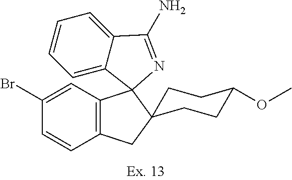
C1=C(Br)C=CC2=C1C1(C3(C2)CCC(OC)CC3)C2=CC=CC=C2C(N)=N1
